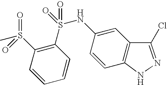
C1(S(NC2=CC3=C(C=C2)NN=C3Cl)(=O)=O)=C(S(C)(=O)=O)C=CC=C1
